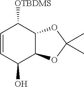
C1=CC(O)C2C(C1[OTBDMS])OC(C)(C)O2
